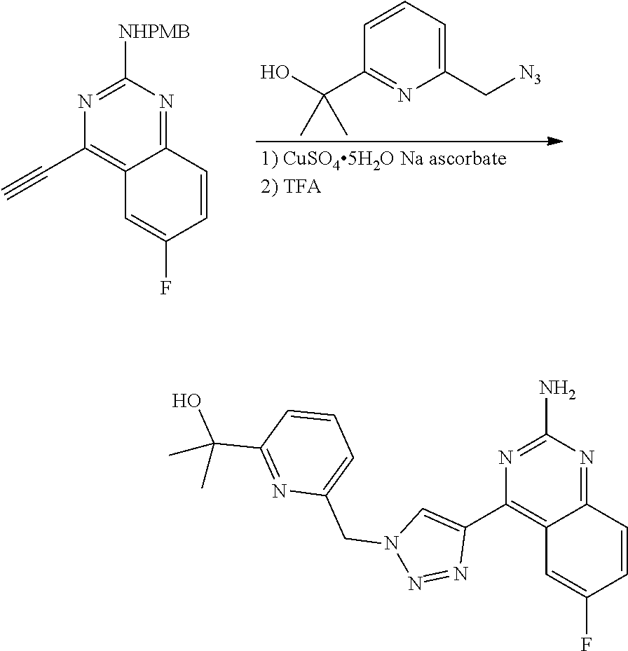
C1=CC(C(O)(C)C)=NC(C[N3])=C1.N1=C([NHPMB])N=C2C(=C1C#C)C=C(F)C=C2.C1(N)=NC(C2=CN(CC3=CC=CC(C(C)(O)C)=N3)N=N2)=C2C(=N1)C=CC(F)=C2
